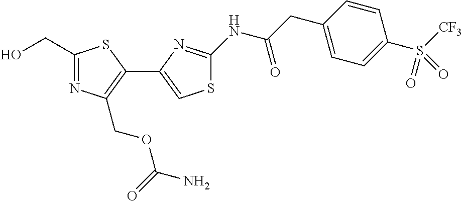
C1(CO)=NC(COC(N)=O)=C(C2=CSC(NC(CC3=CC=C(S([CF3])(=O)=O)C=C3)=O)=N2)S1
